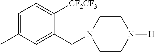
C1=C(C)C=C(CN2CCN([H])CC2)C([CF2CF3])=C1
